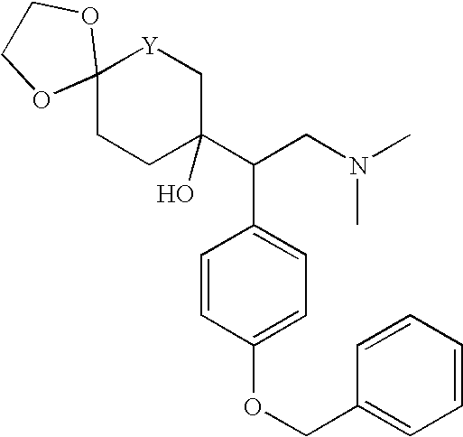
C12(CCC(C(CN(C)C)C3=CC=C(OCC4=CC=CC=C4)C=C3)(O)C[Y]1)OCCO2
